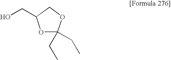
OCC1OC(CC)(CC)OC1
